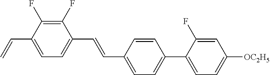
C1(F)=C(F)C(C=C)=CC=C1C=CC1=CC=C(C2=CC=C([OC2H5])C=C2F)C=C1
